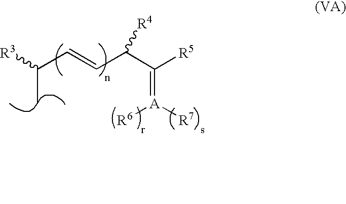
[R3]C(C=CC(C([R5])=[A]([R6])[R7])[R4])C
